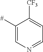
C1([#])=CN=CC=C1[CF3]
